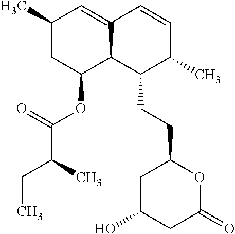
C1(C)CC(OC(C(CC)C)=O)C2C(=C1)C=CC(C)C2CCC1CC(O)CC(=O)O1
